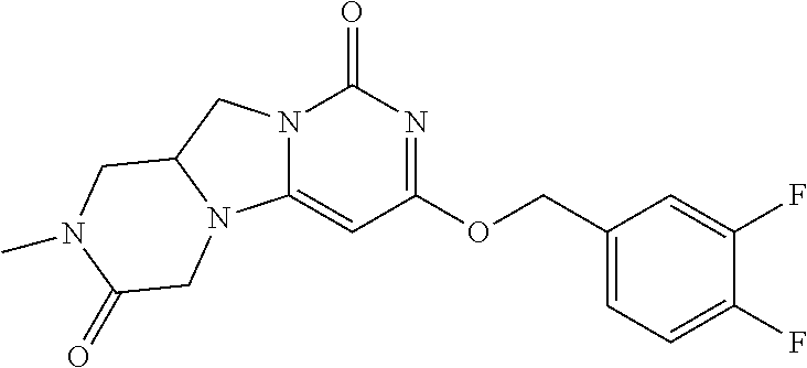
N12C(=CC(OCC3=CC=C(F)C(F)=C3)=NC1=O)N1C(C2)CN(C)C(=O)C1
